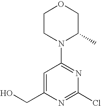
C1CN(C2=NC(Cl)=NC(CO)=C2)C(C)CO1
